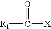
C([R1])([X])=O
